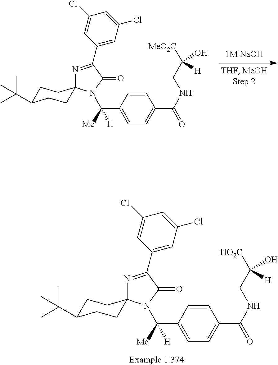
C1=CC(C([Me])([H])N2C(=O)C(C3=CC(Cl)=CC(Cl)=C3)=NC23CCC(C(C)(C)C)CC3)=CC=C1C(NCC([MeO2C])(O)[H])=O.[1M NaOH].C1=CC(C([Me])([H])N2C(=O)C(C3=CC(Cl)=CC(Cl)=C3)=NC23CCC(C(C)(C)C)CC3)=CC=C1C(NCC([HO2C])(O)[H])=O
